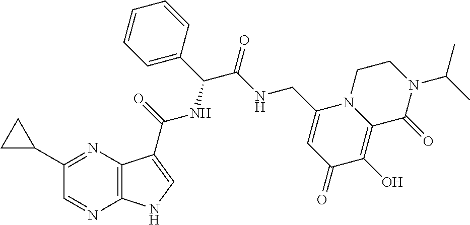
C1(C2CC2)=NC2=C(N=C1)NC=C2C(=O)NC(C(NCC1=CC(=O)C(O)=C2N1CCN(C(C)C)C2=O)=O)C1=CC=CC=C1
